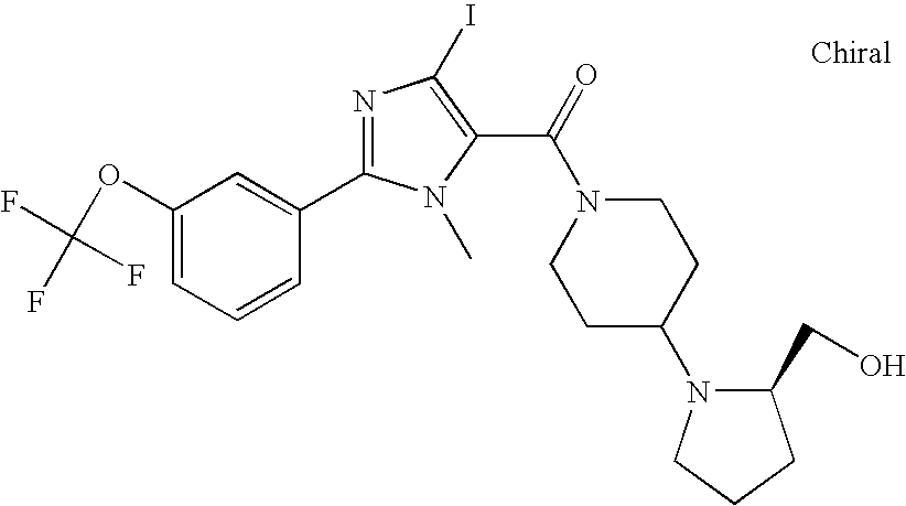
C1(OC(F)(F)F)=CC=CC(C2=NC(I)=C(C(=O)N3CCC(N4C(CO)CCC4)CC3)N2C)=C1
